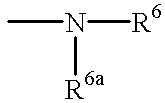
CN([R6])[R6a]
